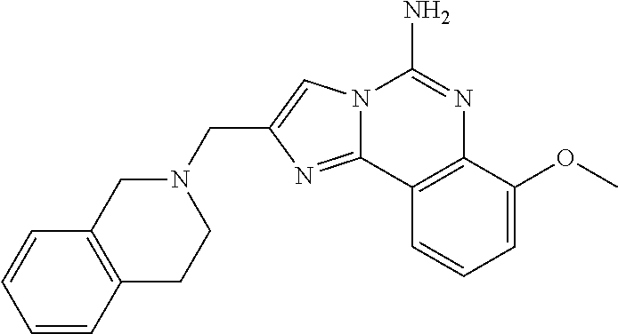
C(C1=CN2C(=N1)C1=C(N=C2N)C(OC)=CC=C1)N1CC2=C(CC1)C=CC=C2
